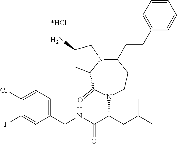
C1(Cl)=CC=C(CNC(C(CC(C)C)N2C(=O)C3N(CC(N)C3)C(CCC3=CC=CC=C3)CC2)=O)C=C1F
